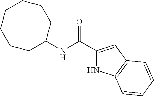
C1(NC(C2=CC3=C(N2)C=CC=C3)=O)CCCCCCC1
